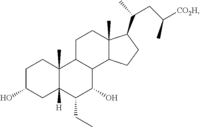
C1C(O)CC2([H])C(C)(C1)C1C(C(O)C2CC)C2C(C)(CC1)C(C(C)CC([CO2H])C)CC2
